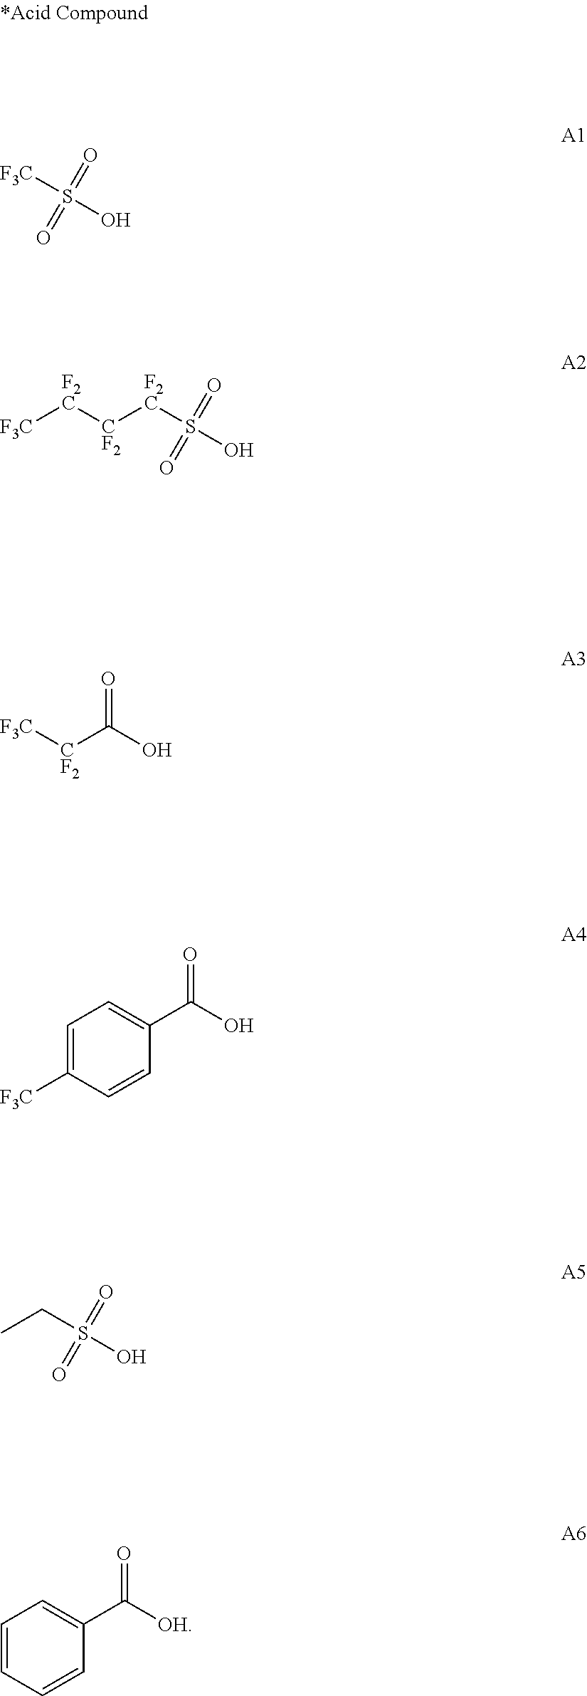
C1=C([F3C])C=CC(C(O)=O)=C1.C(S(O)(=O)=O)C.[F3C]S(O)(=O)=O.[F2C](S(O)(=O)=O)[CF2][F2C][F3C].[F3C][CF2]C(O)=O.C1=CC=CC(C([OH])=O)=C1
